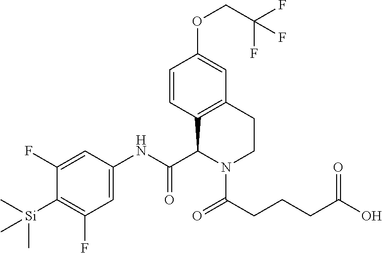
C1=CC2=C(C=C1OCC(F)(F)F)CCN(C(CCCC(O)=O)=O)C2C(NC1=CC(F)=C([Si](C)(C)C)C(F)=C1)=O
